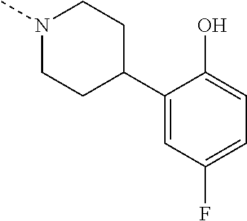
C1(C2CCN(C)CC2)=CC(F)=CC=C1O
